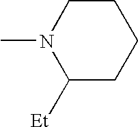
CN1C([Et])CCCC1
